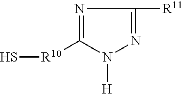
N1=C([R10]S)N([H])N=C1[R11]
